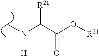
CN(C(C(O[R21])=O)[R21])[H]
